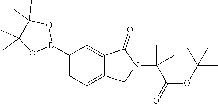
O1B(C2=CC=C3C(=C2)C(=O)N(C(C(OC(C)(C)C)=O)(C)C)C3)OC(C)(C)C1(C)C
